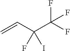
C(C(F)(F)F)(C=C)(F)I
